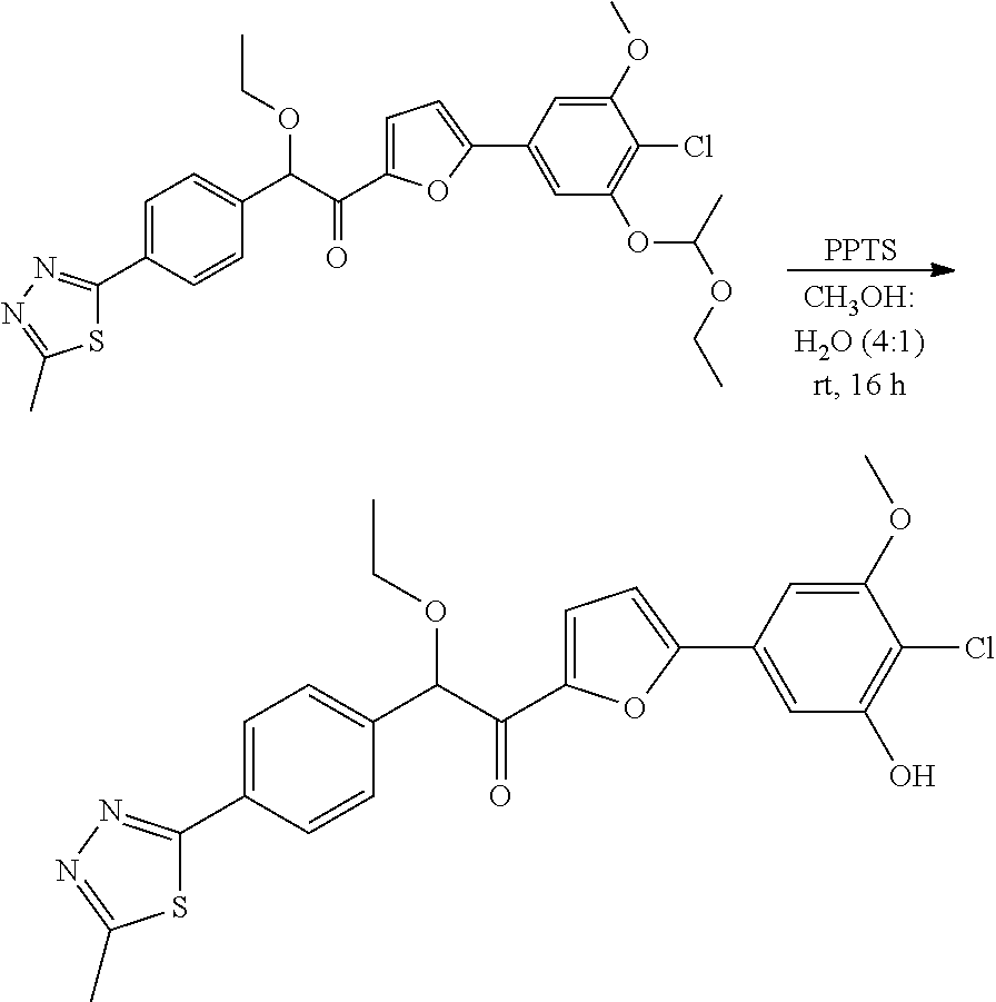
C1=C(C2=NN=C(C)S2)C=CC(C(C(C2=CC=C(C3=CC(OC(OCC)C)=C(Cl)C(OC)=C3)O2)=O)OCC)=C1.[PPTS].C1=C(C2=NN=C(C)S2)C=CC(C(C(C2=CC=C(C3=CC(O)=C(Cl)C(OC)=C3)O2)=O)OCC)=C1
